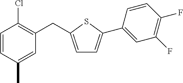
C1=CC(C)=CC(CC2=CC=C(C3=CC(F)=C(F)C=C3)S2)=C1Cl
